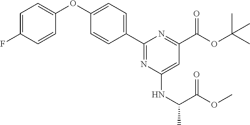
C1=C(F)C=CC(OC2=CC=C(C3=NC(NC(C)C(OC)=O)=CC(C(OC(C)(C)C)=O)=N3)C=C2)=C1
